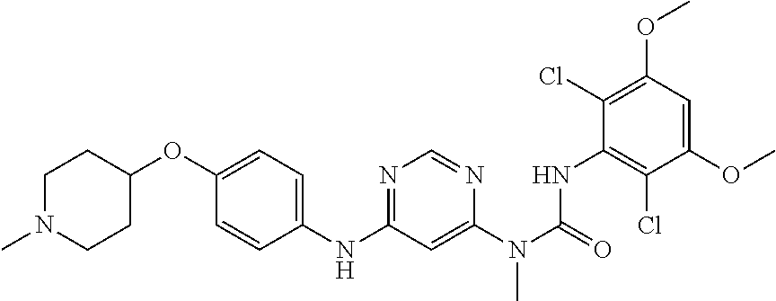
C1(NC2=NC=NC(N(C(=O)NC3=C(Cl)C(OC)=CC(OC)=C3Cl)C)=C2)=CC=C(OC2CCN(C)CC2)C=C1
